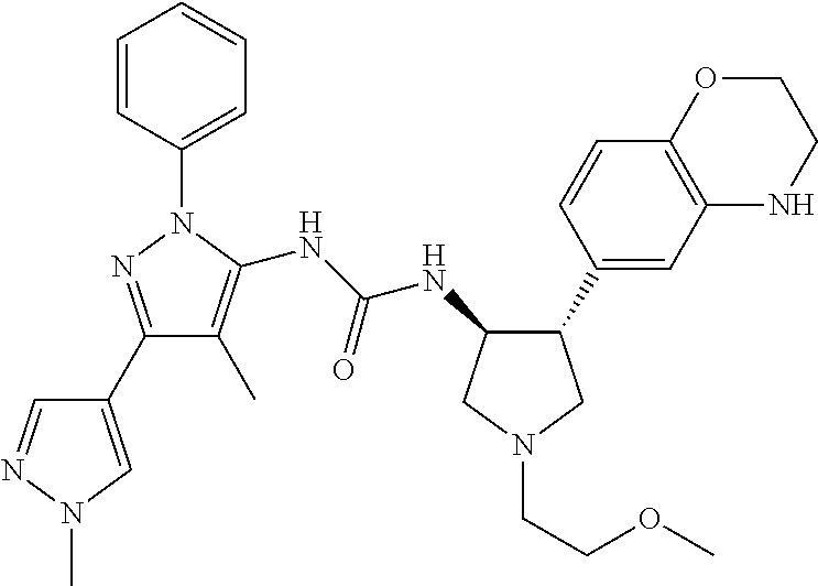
C1(C2=NN(C3=CC=CC=C3)C(NC(NC3C(C4=CC5=C(C=C4)OCCN5)CN(CCOC)C3)=O)=C2C)=CN(C)N=C1
